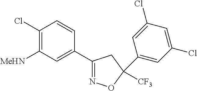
C1([MeHN])=C(Cl)C=CC(C2=NOC([CF3])(C3=CC(Cl)=CC(Cl)=C3)C2)=C1
